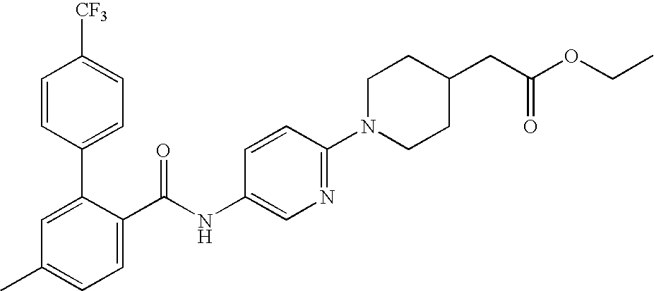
C1=CC(C2=CC(C)=CC=C2C(NC2=CN=C(N3CCC(CC(OCC)=O)CC3)C=C2)=O)=CC=C1[CF3]
